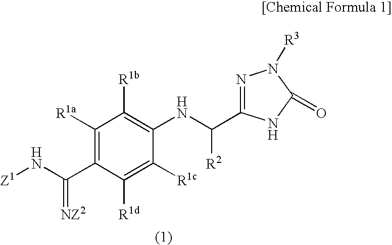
[Z1]NC(C1=C([R1a])C([R1b])=C(NC([R2])C2=NN([R3])C(=O)N2)C([R1c])=C1[R1d])=[NZ2]
